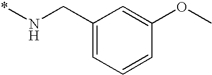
C1(CN*)=CC=CC(OC)=C1
